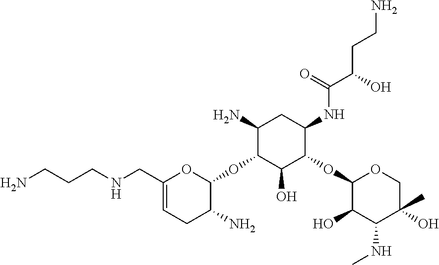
C1(N)C(OC2OC(CNCCCN)=CCC2N)C(O)C(OC2C(O)C(NC)C(O)(C)CO2)C(NC(C(O)CCN)=O)C1
